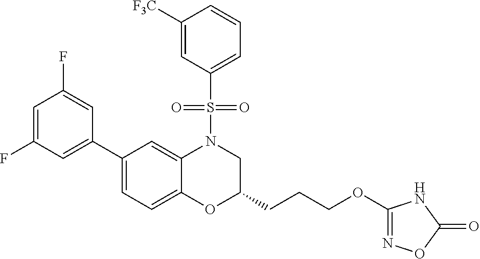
C1(C2=CC(F)=CC(F)=C2)=CC=C2C(=C1)N(S(C1=CC=CC([F3C])=C1)(=O)=O)CC(CCCOC1=NOC(=O)N1)O2
